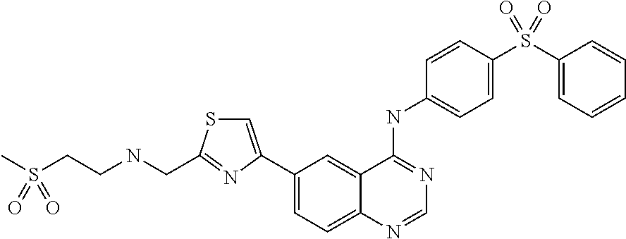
C1=NC2=CC=C(C3=CSC(CNCCS(C)(=O)=O)=N3)C=C2C(NC2=CC=C(S(C3=CC=CC=C3)(=O)=O)C=C2)=N1
